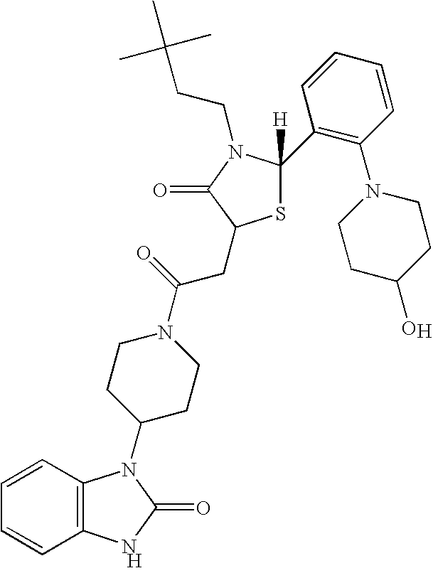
[H].[H].C12=C(C=CC=C1)N(C1CCN(C(=O)CC3SC(C4=C(N5CCC(O)CC5)C=CC=C4)([H])N(CCC(C)(C)C)C3=O)CC1)C(=O)N2
